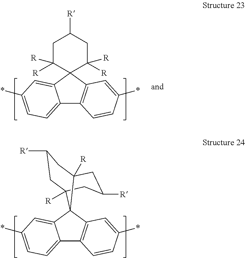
C12=CC=C(*)C=C1C1(C3=C2C=CC(*)=C3)C2([R])CC([R])CC1([R])CC([R])C2.C12=CC=C(*)C=C1C1(C3=C2C=CC(*)=C3)C([R])([R])CC([R])CC1([R])[R]
